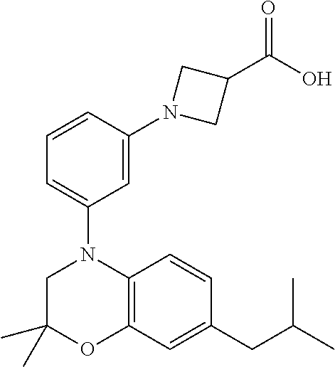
C1C(C)(C)OC2=C(N1C1=CC=CC(N3CC(C(O)=O)C3)=C1)C=CC(CC(C)C)=C2
